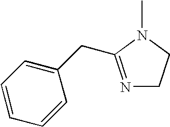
N1=C(CC2=CC=CC=C2)N(C)CC1
